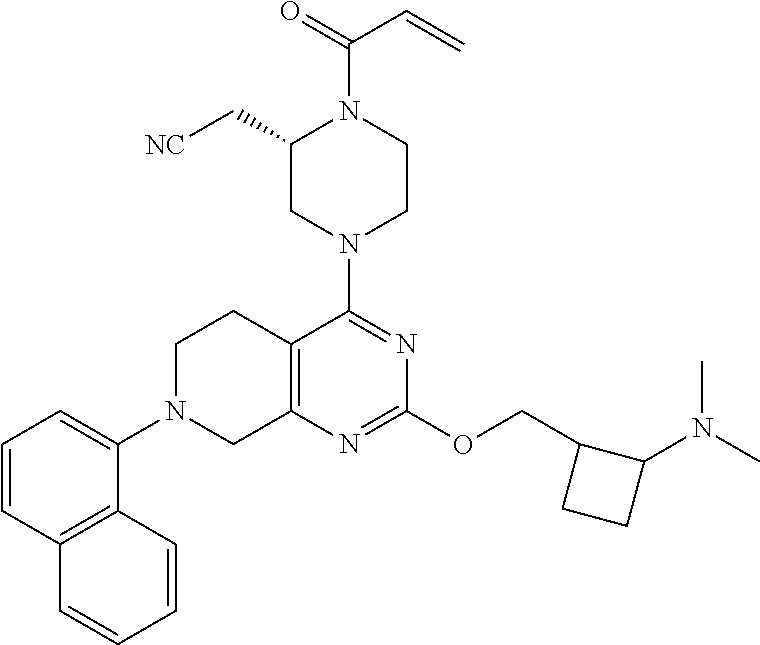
C1=CC2=C(C(N3CC4=C(CC3)C(N3CCN(C(=O)C=C)C(C[NC])C3)=NC(OCC3CCC3N(C)C)=N4)=C1)C=CC=C2
